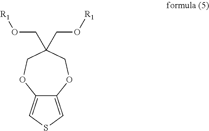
C12=CSC=C1OCC(CO[R1])(CO[R1])CO2
